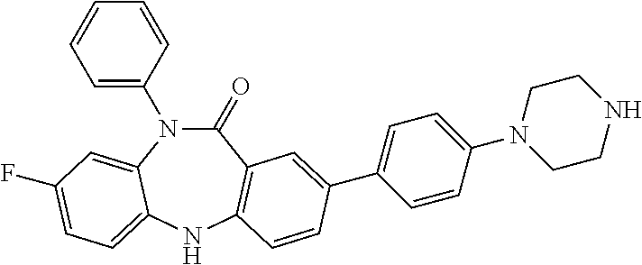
C1(N2C(=O)C3=C(NC4=CC=C(F)C=C24)C=CC(C2=CC=C(N4CCNCC4)C=C2)=C3)=CC=CC=C1
